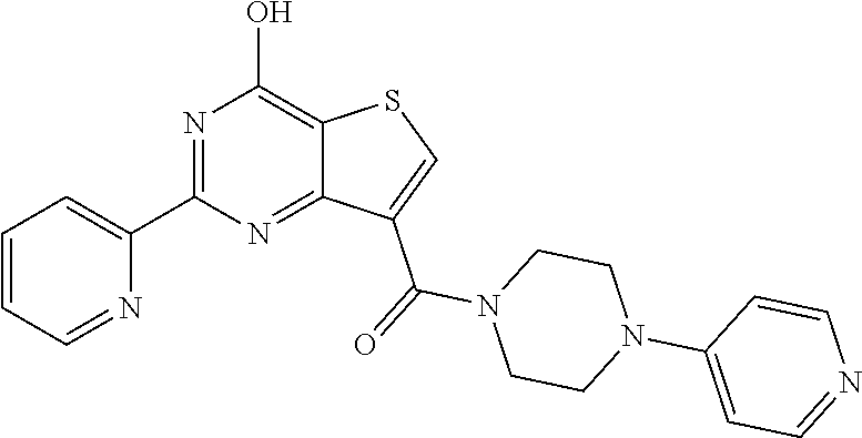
C1(C2=CC=CC=N2)=NC(O)=C2C(=N1)C(C(=O)N1CCN(C3=CC=NC=C3)CC1)=CS2
